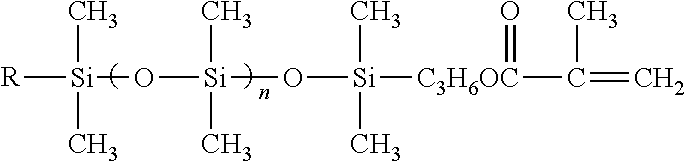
[Si]([R])(O[Si](O[Si]([C3H6OC](C(=C)C)=O)(C)C)(C)C)(C)C
